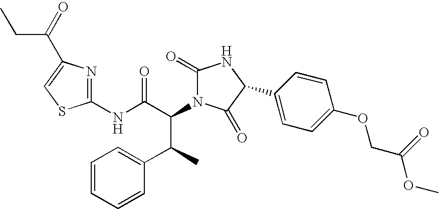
C1(NC(C(N2C(=O)NC(C3=CC=C(OCC(OC)=O)C=C3)C2=O)C(C2=CC=CC=C2)C)=O)=NC(C(=O)CC)=CS1
